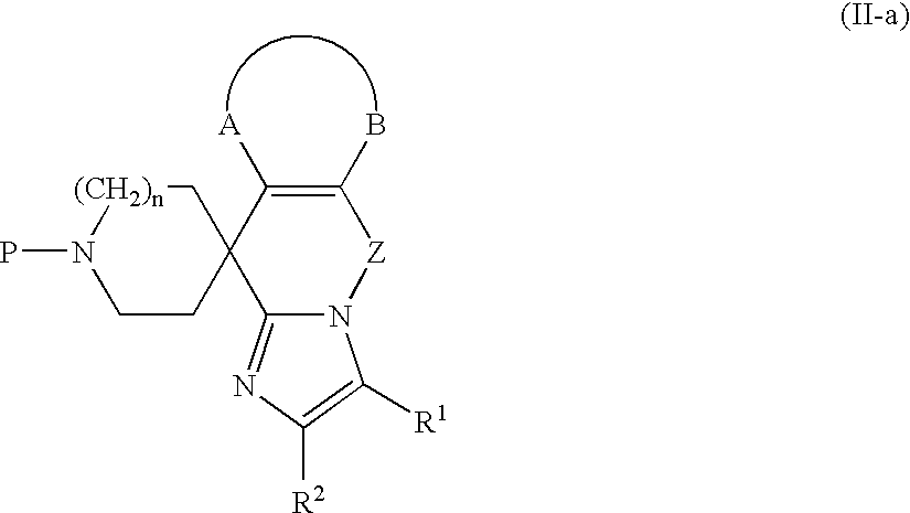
C1CC2(C[(CH2)n]N1P)C1=NC([R2])=C([R1])N1[Z]C(B)=C2[A]
